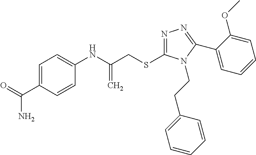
C1=C(C(=O)N)C=CC(NC(CSC2=NN=C(C3=CC=CC=C3OC)N2CCC2=CC=CC=C2)=C)=C1
